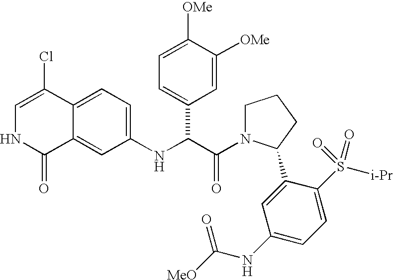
C1=C(Cl)C2=CC=C(NC(C3=CC=C([OMe])C([OMe])=C3)C(=O)N3CCCC3C3=CC(NC([MeO])=O)=CC=C3S(=O)([i-Pr])=O)C=C2C(=O)N1
